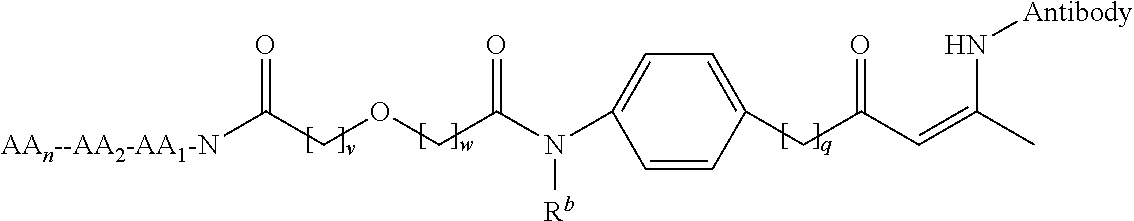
C1=C(CC(C=C(C)N[Antibody])=O)C=CC(N([Rb])C(=O)COCC([AAn--AA2-AA1-N])=O)=C1
